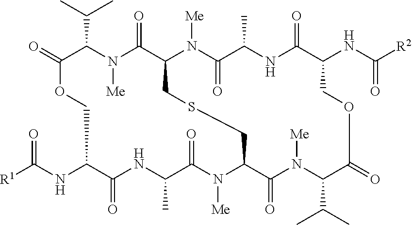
[R1]C(NC1C(=O)NC(C)C(=O)N([Me])C2C(=O)N([Me])C(C(C)C)C(=O)OCC(NC([R2])=O)C(=O)NC(C)C(=O)N([Me])C(C(=O)N([Me])C(C(C)C)C(=O)OC1)CSC2)=O
